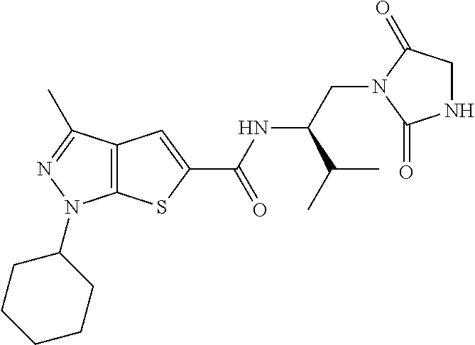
C12=C(C(C)=NN1C1CCCCC1)C=C(C(NC(CN1C(=O)NCC1=O)C(C)C)=O)S2
